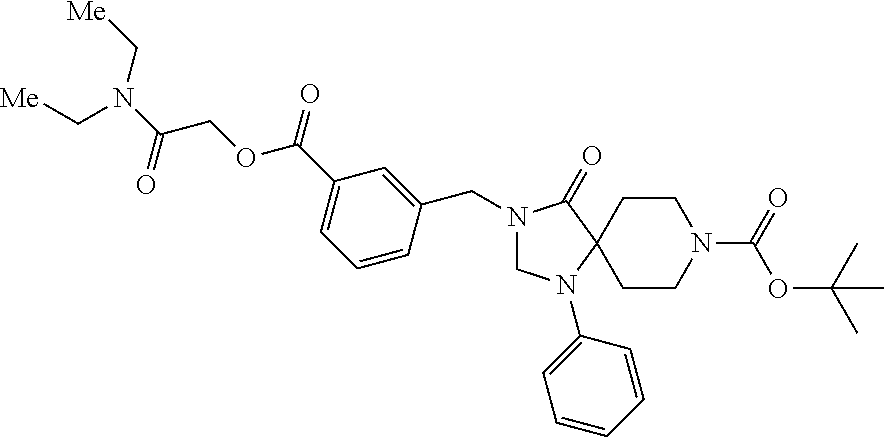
C1N(C2=CC=CC=C2)C2(C(=O)N1CC1=CC(C(OCC(N(C[Me])C[Me])=O)=O)=CC=C1)CCN(C(OC(C)(C)C)=O)CC2
